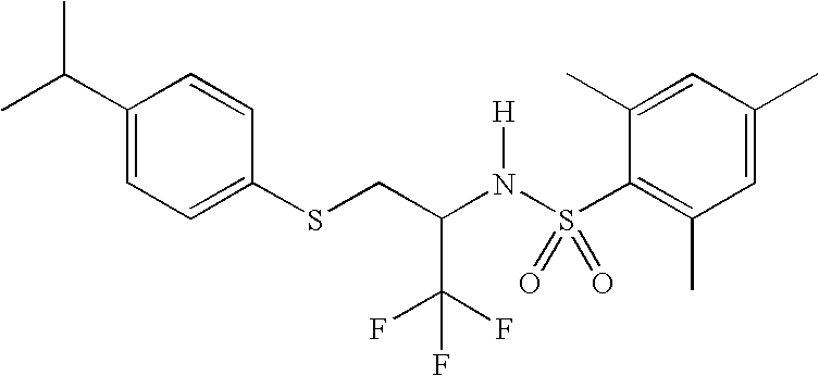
C1(C(C)C)=CC=C(SCC(N(S(C2=C(C)C=C(C)C=C2C)(=O)=O)[H])C(F)(F)F)C=C1
